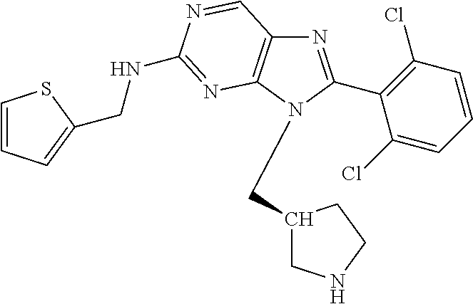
N1=C(C2=C(Cl)C=CC=C2Cl)N(CC2CNCC2)C2=C1C=NC(NCC1=CC=CS1)=N2
